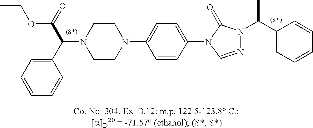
N1(C(C2=CC=CC=C2)C(=O)OCC)CCN(C2=CC=C(N3C=NN(C(C4=CC=CC=C4)C)C3=O)C=C2)CC1
